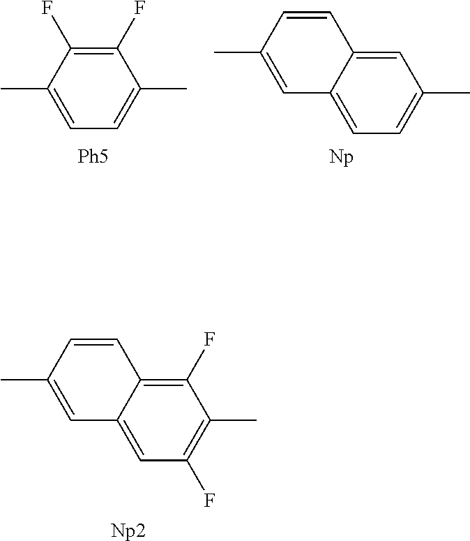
C1(C)=CC=C(C)C(F)=C1F.C1=C2C(=CC=C1C)C=C(C)C=C2.[Np].C1(F)=C2C(=CC(F)=C1C)C=C(C)C=C2.[Np2]
